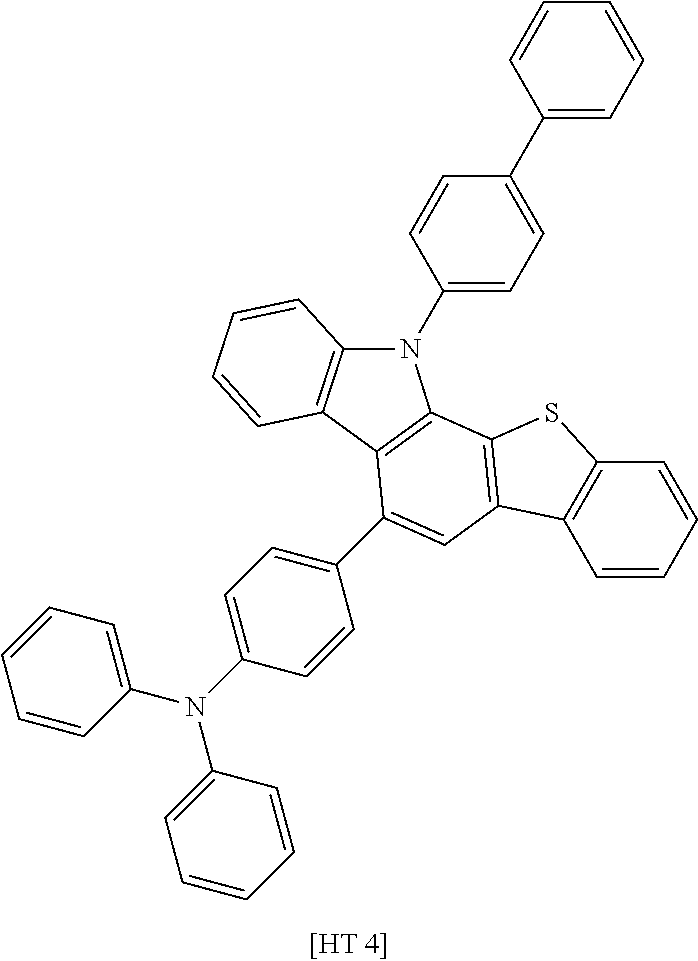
C1(C2=CC=C(N3C4=C(C5=C3C3=C(C=C5C5=CC=C(N(C6=CC=CC=C6)C6=CC=CC=C6)C=C5)C5=C(S3)C=CC=C5)C=CC=C4)C=C2)=CC=CC=C1
